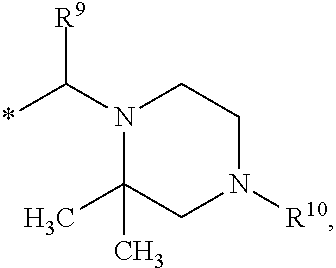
N1(C(*)[R9])C(C)(C)CN([R10])CC1
